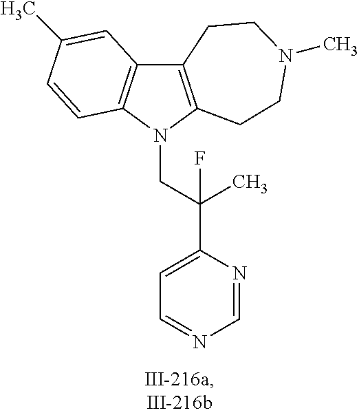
C12=C(N(CC(C3=CC=NC=N3)(C)F)C3=C1C=C(C)C=C3)CCN(C)CC2
